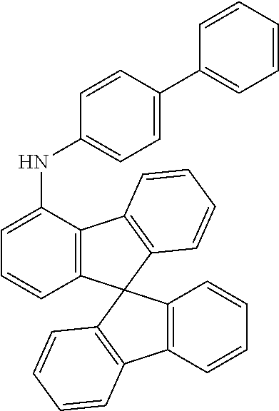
N(C1=CC=C(C2=CC=CC=C2)C=C1)C1=CC=CC2=C1C1=C(C=CC=C1)C21C2=C(C=CC=C2)C2=C1C=CC=C2
